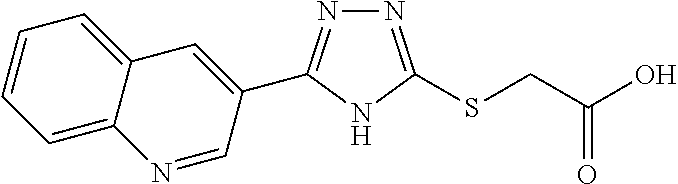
C(CSC1=NN=C(C2=CC3=CC=CC=C3N=C2)N1)(=O)O
